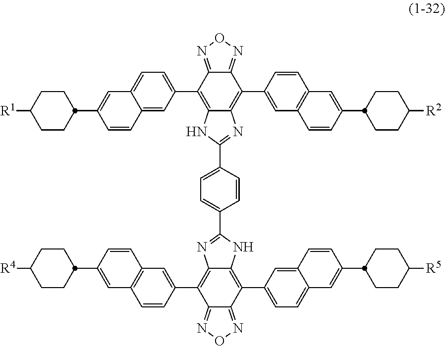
C1(C2=NC3=C(C4=CC5=C(C=C4)C=C(C4CCC([R2])CC4)C=C5)C4=NON=C4C(C4=CC=C5C(=C4)C=CC(C4CCC([R1])CC4)=C5)=C3N2)=CC=C(C2=NC3=C(C4=CC5=C(C=C4)C=C(C4CCC([R4])CC4)C=C5)C4=NON=C4C(C4=CC=C5C(=C4)C=CC(C4CCC([R5])CC4)=C5)=C3N2)C=C1
